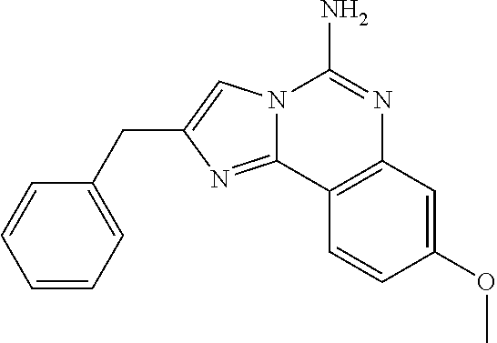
N12C(=NC(CC3=CC=CC=C3)=C1)C1=C(N=C2N)C=C(OC)C=C1
